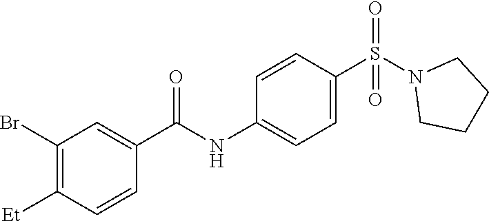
C1(Br)=C([Et])C=CC(C(NC2=CC=C(S(N3CCCC3)(=O)=O)C=C2)=O)=C1
